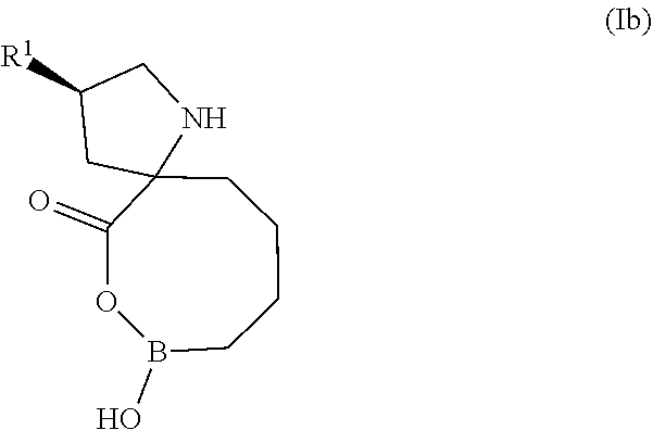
[R1]C1CC2(CCCCB(O)OC2=O)NC1
